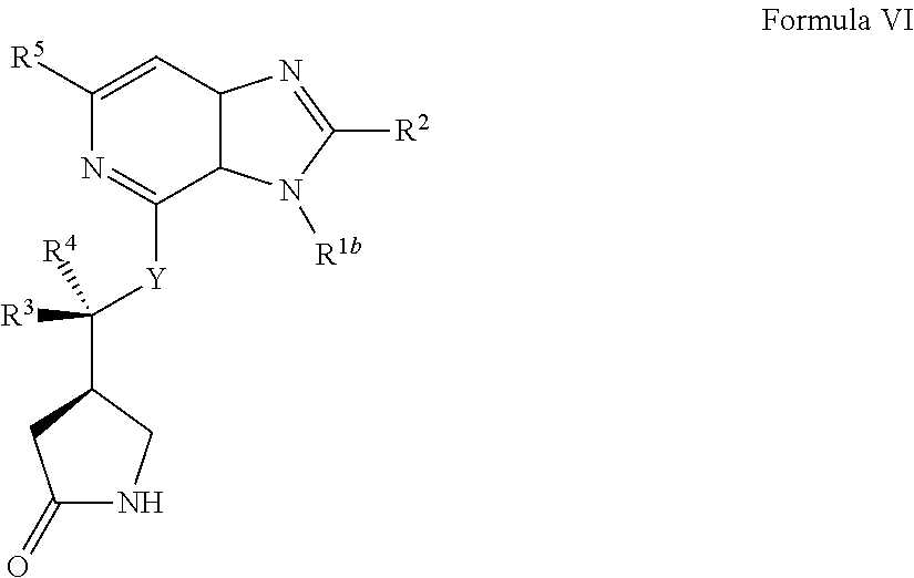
C1([R5])=CC2C(C([Y]C([R3])([R4])C3CNC(=O)C3)=N1)N([R1b])C([R2])=N2
